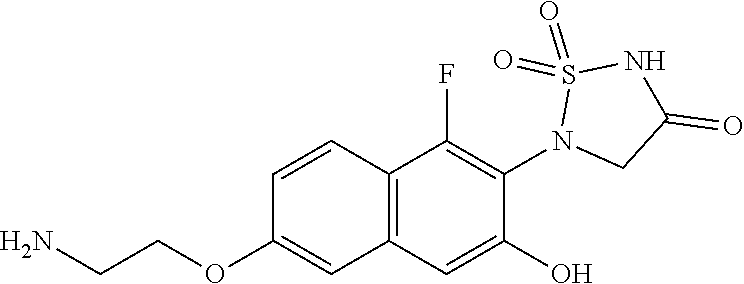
C1=CC2=C(C=C1OCCN)C=C(O)C(N1CC(=O)NS1(=O)=O)=C2F
